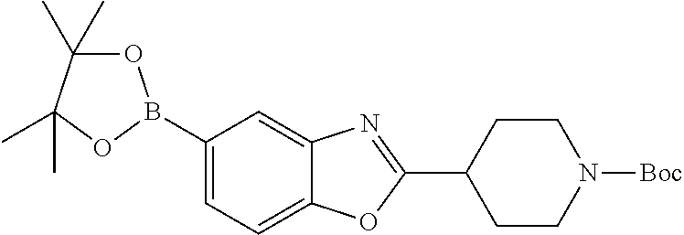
C1=C(B2OC(C)(C)C(C)(C)O2)C=C2C(=C1)OC(C1CCN([Boc])CC1)=N2
